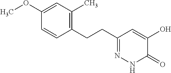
C1(OC)=CC(C)=C(CCC2=NNC(=O)C(O)=C2)C=C1
